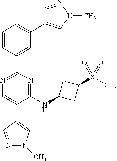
C1=CC(C2=NC=C(C3=CN(C)N=C3)C(NC3CC(S(C)(=O)=O)C3)=N2)=CC(C2=CN(C)N=C2)=C1
